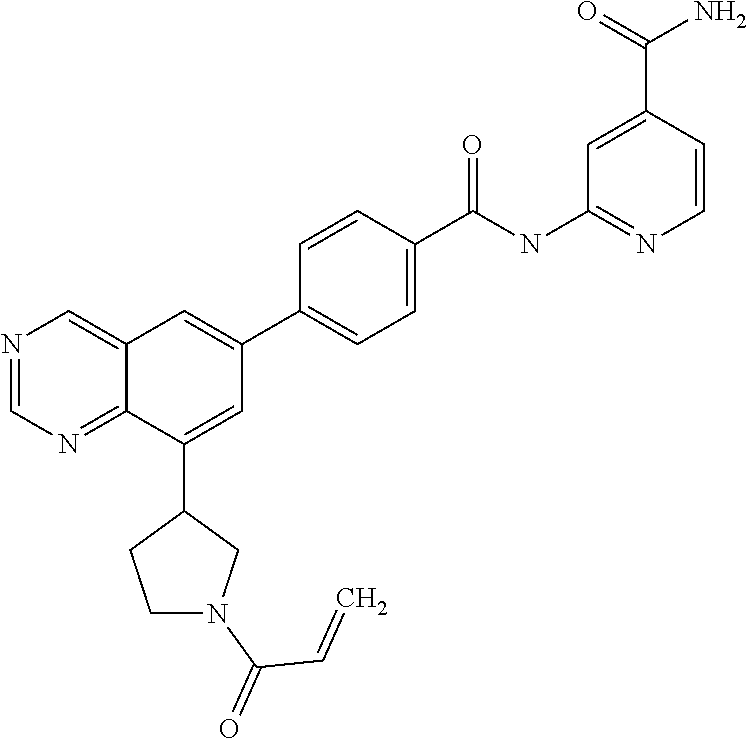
C1(C(NC2=NC=CC(C(=O)N)=C2)=O)=CC=C(C2=CC3=CN=CN=C3C(C3CCN(C(=O)C=C)C3)=C2)C=C1
